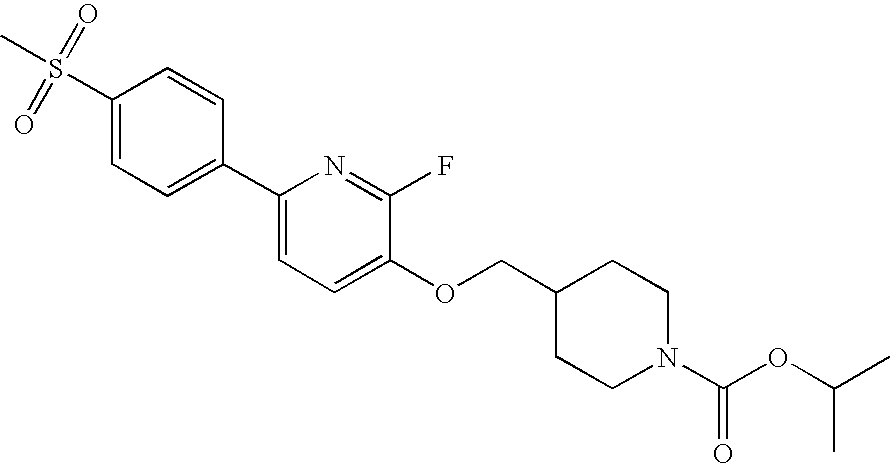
C1(S(C)(=O)=O)=CC=C(C2=CC=C(OCC3CCN(C(OC(C)C)=O)CC3)C(F)=N2)C=C1
